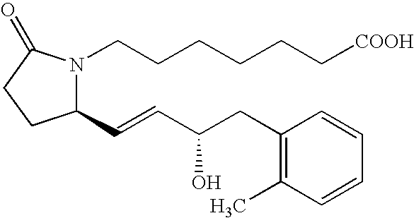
C1(C=CC(CC2=C(C)C=CC=C2)O)N(CCCCCC[COOH])C(=O)CC1
